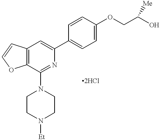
C12=C(C(N3CCN([Et])CC3)=NC(C3=CC=C(OCC(O)[Me])C=C3)=C1)OC=C2
